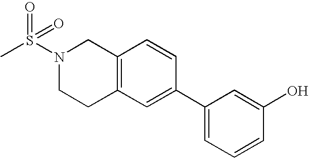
C1(C2=CC3=C(C=C2)CN(S(C)(=O)=O)CC3)=CC=CC(O)=C1
